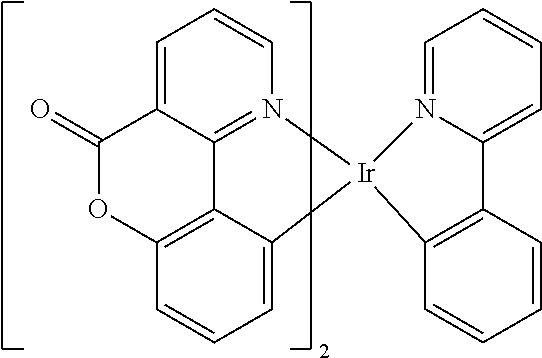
C1=CC=C2C3=N1[Ir]1(C4=CC=CC(=C34)OC2=O)N2=CC=CC=C2C2=C1C=CC=C2
